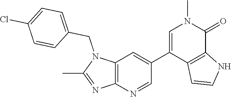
N1(CC2=CC=C(Cl)C=C2)C(C)=NC2=C1C=C(C1=CN(C)C(=O)C3=C1C=CN3)C=N2
